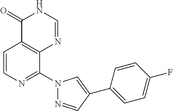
C1=CN=C(N2N=CC(C3=CC=C(F)C=C3)=C2)C2=C1C(=O)NC=N2
